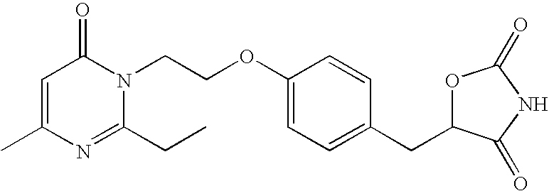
C1(C)=CC(=O)N(CCOC2=CC=C(CC3OC(=O)NC3=O)C=C2)C(CC)=N1
